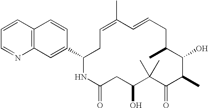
C12=C(C=CC(C3NC(=O)CC(O)C(C)(C)C(=O)C(C)C(O)C(C)CC=CC(C)=CC3)=C1)C=CC=N2
